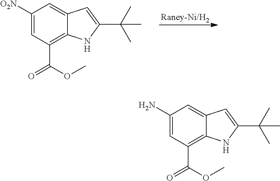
[Raney-Ni/H2].C1([O2N])=CC(C(OC)=O)=C2C(=C1)C=C(C(C)(C)C)N2.C1(N)=CC(C(OC)=O)=C2C(=C1)C=C(C(C)(C)C)N2
